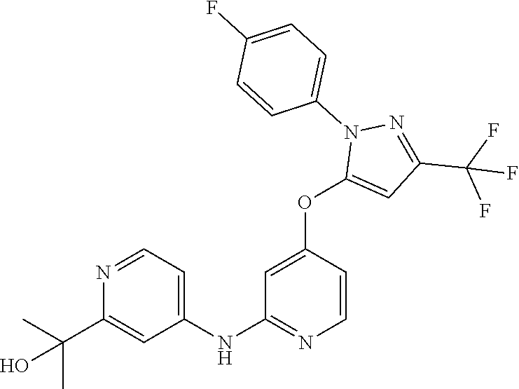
C1(NC2=NC=CC(OC3=CC(C(F)(F)F)=NN3C3=CC=C(F)C=C3)=C2)=CC=NC(C(C)(C)O)=C1
